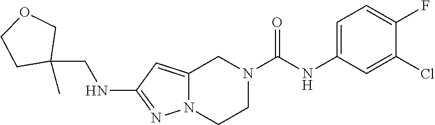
C12=CC(NCC3(C)COCC3)=NN1CCN(C(NC1=CC=C(F)C(Cl)=C1)=O)C2
